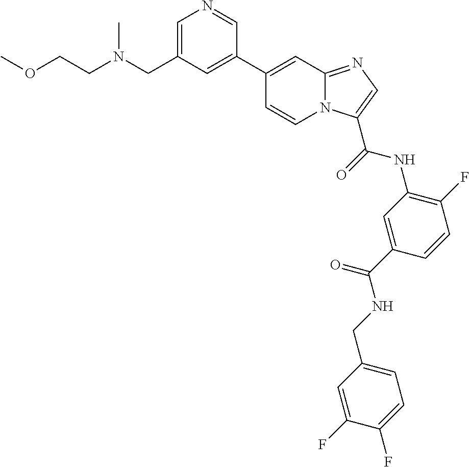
C1=C(CN(CCOC)C)C=C(C2=CC3=NC=C(C(=O)NC4=C(F)C=CC(C(=O)NCC5=CC=C(F)C(F)=C5)=C4)N3C=C2)C=N1
